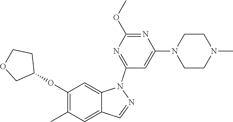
O(C1=C(C)C=C2C(=C1)N(C1=NC(OC)=NC(N3CCN(C)CC3)=C1)N=C2)C1CCOC1
